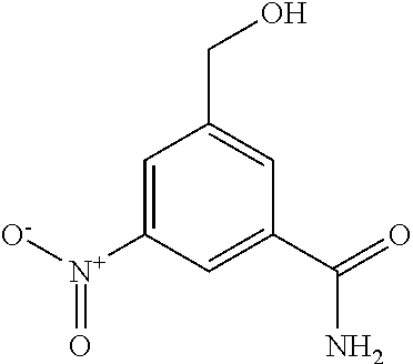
C1=C([N+]([O-])=O)C=C(C(=O)N)C=C1CO
